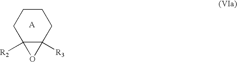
C1CC2([R2])C([R3])(CC1)O2.[A]
